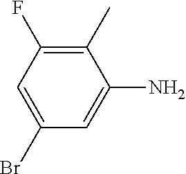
C1(C)=C(F)C=C(Br)C=C1N
